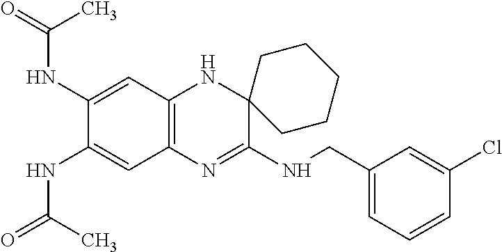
C1(NC(=O)C)=CC2=C(C=C1NC(=O)C)N=C(NCC1=CC=CC(Cl)=C1)C1(N2)CCCCC1
